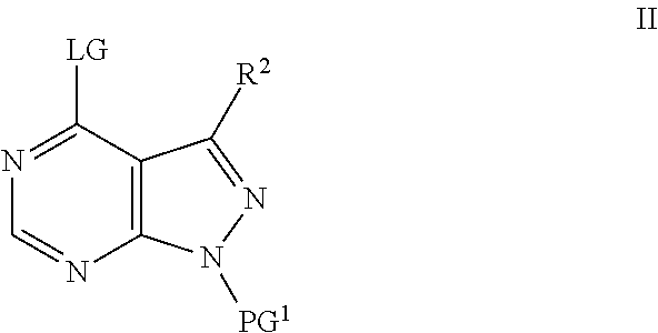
C12=C(C([R2])=NN1[PG1])C([LG])=NC=N2
